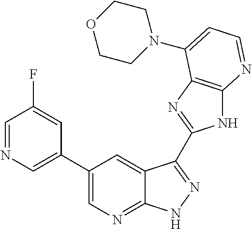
C1(C2=CN=CC(F)=C2)=CN=C2C(=C1)C(C1=NC3=C(N1)N=CC=C3N1CCOCC1)=NN2
